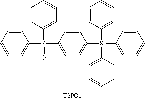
C1=CC=CC=C1P(C1=CC=C([Si](C2=CC=CC=C2)(C2=CC=CC=C2)C2=CC=CC=C2)C=C1)(C1=CC=CC=C1)=O.[(TSPO1)]
